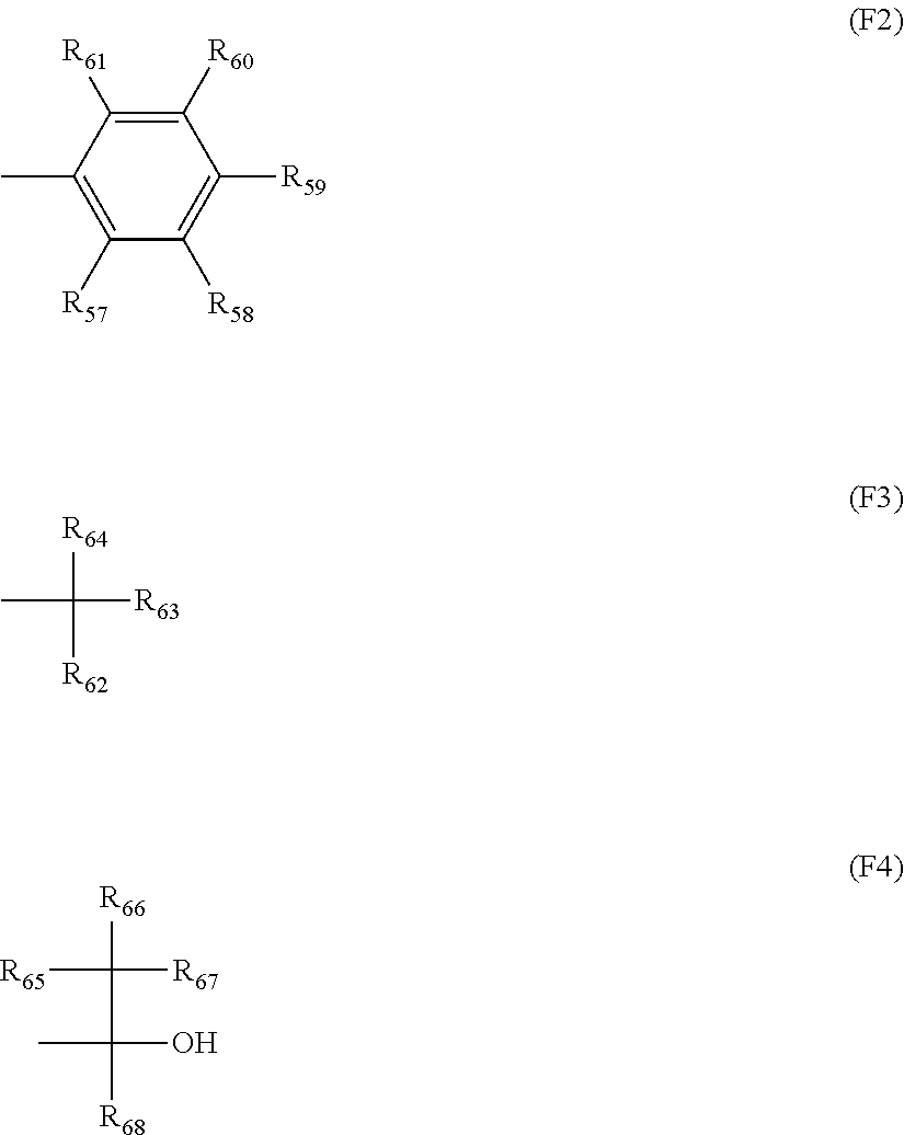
C1(C)=C([R57])C([R58])=C([R59])C([R60])=C1[R61].[R64]C([R63])([R62])C.[R66]C([R67])([R65])C(O)(C)[R68]
